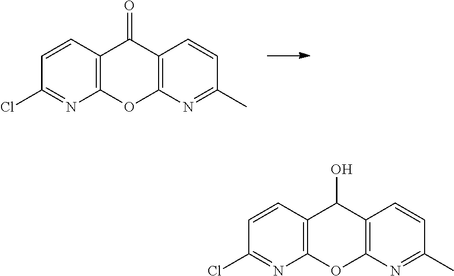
C12=C(N=C(C)C=C1)OC1=C(C2=O)C=CC(Cl)=N1.C12=C(N=C(C)C=C1)OC1=C(C2O)C=CC(Cl)=N1
